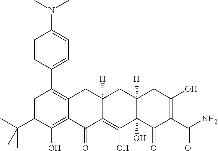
C1=C(C(C)(C)C)C(O)=C2C(=C1C1=CC=C(N(C)C)C=C1)CC1([H])C(=C(O)C3(O)C([H])(C1)CC(O)=C(C(N)=O)C3=O)C2=O
